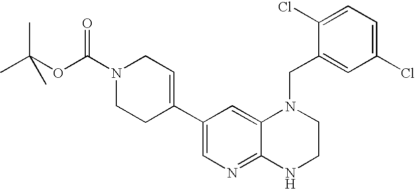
C1(C2=CCN(C(=O)OC(C)(C)C)CC2)=CN=C2C(=C1)N(CC1=CC(Cl)=CC=C1Cl)CCN2
